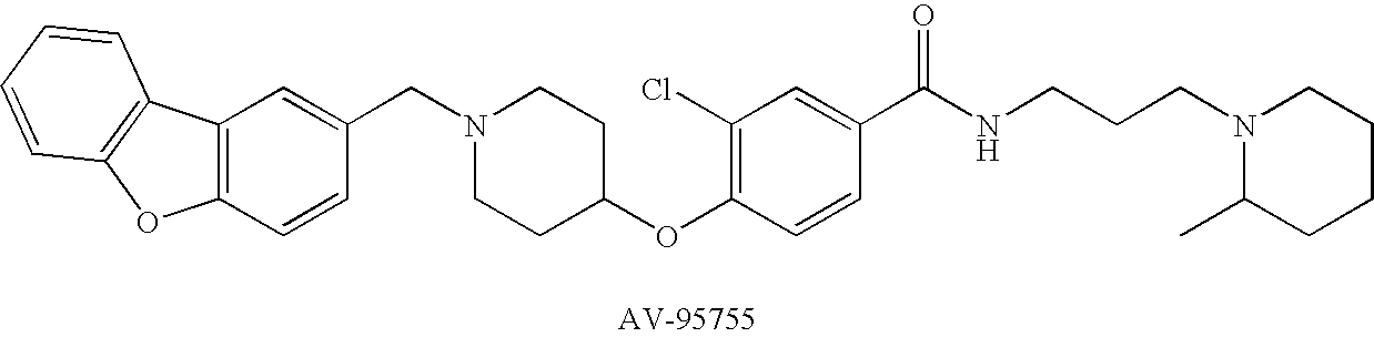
C1(CN2CCC(OC3=C(Cl)C=C(C(=O)NCCCN4C(C)CCCC4)C=C3)CC2)=CC2=C(C=C1)OC1=C2C=CC=C1
